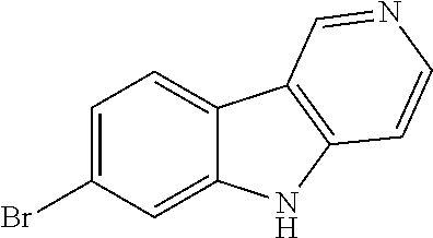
C1=C(Br)C=C2C(=C1)C1=C(N2)C=CN=C1
